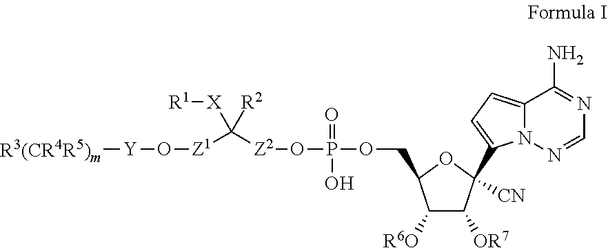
C12=CC=C(C3([CN])C([OR7])C([R6O])C(COP(=O)(O)O[Z2]C([Z1]O[Y][R3(CR4R5)m])([X][R1])[R2])O3)N1N=CN=C2N
